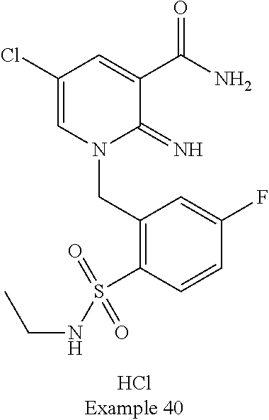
C(N1C(=N)C(C(N)=O)=CC(Cl)=C1)C1=C(S(=O)(=O)NCC)C=CC(F)=C1
